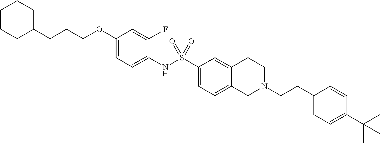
C1(OCCCC2CCCCC2)=CC=C(NS(C2=CC=C3C(=C2)CCN(C(CC2=CC=C(C(C)(C)C)C=C2)C)C3)(=O)=O)C(F)=C1
